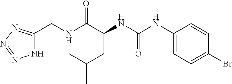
N(C(C(NC(NC1=CC=C(Br)C=C1)=O)CC(C)C)=O)CC1=NN=NN1
